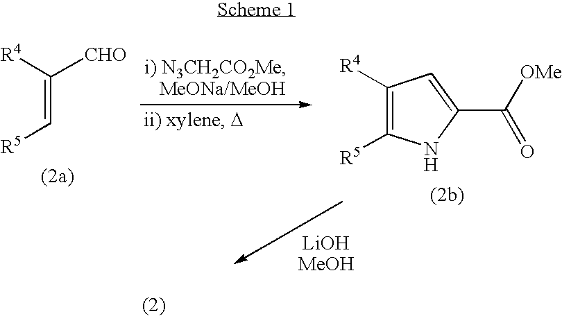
C([R4])(=C[R5])[CHO].C1([R4])=C([R5])NC(C([OMe])=O)=C1
